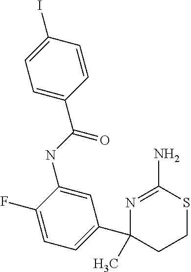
C1=C(I)C=CC(C(NC2=CC(C3(C)CCSC(N)=N3)=CC=C2F)=O)=C1
